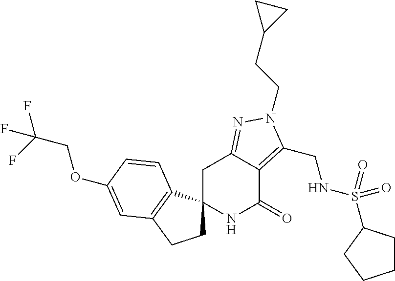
C1C2(C3=C(C1)C=C(OCC(F)(F)F)C=C3)NC(=O)C1=C(CNS(=O)(=O)C3CCCC3)N(CCC3CC3)N=C1C2
